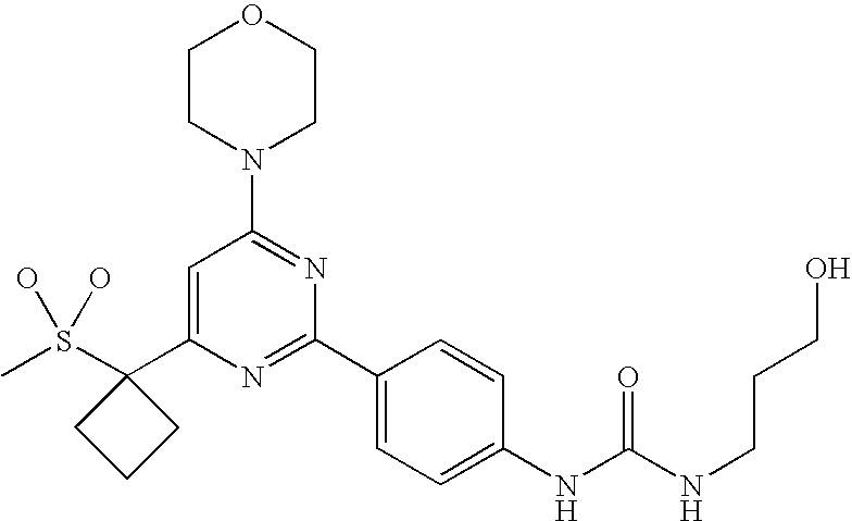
CS(O)(O)C1(C2=CC(N3CCOCC3)=NC(C3=CC=C(NC(NCCCO)=O)C=C3)=N2)CCC1
